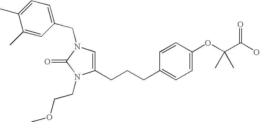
C1(CN2C(=O)N(CCOC)C(CCCC3=CC=C(OC(C(O)=O)(C)C)C=C3)=C2)=CC=C(C)C(C)=C1
